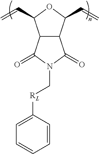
C12C(C(C=C)OC1C=C)C(=O)N(C[RL]C1=CC=CC=C1)C2=O
